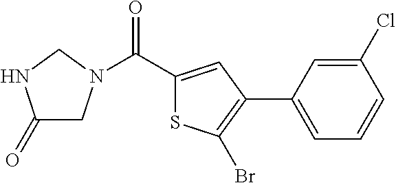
C(C1=CC(C2=CC=CC(Cl)=C2)=C(Br)S1)(=O)N1CC(=O)NC1
